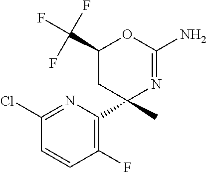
C1(Cl)=NC(C2(C)CC(C(F)(F)F)OC(N)=N2)=C(F)C=C1
